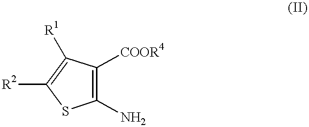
C1(N)=C([COOR4])C([R1])=C([R2])S1
